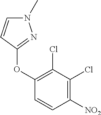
O(C1=C(Cl)C(Cl)=C([NO2])C=C1)C1=NN(C)C=C1
